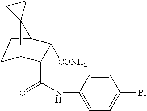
C1C2C(C(=O)NC3=CC=C(Br)C=C3)C([CONH2])C(C1)C21CC1
